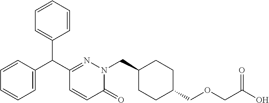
C(C1=NN(CC2CCC(COCC(O)=O)CC2)C(=O)C=C1)(C1=CC=CC=C1)C1=CC=CC=C1
